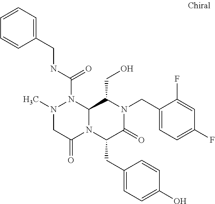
N1(C)CC(=O)N2C(N1C(NCC1=CC=CC=C1)=O)C(CO)N(CC1=CC=C(F)C=C1F)C(=O)C2CC1=CC=C(O)C=C1
